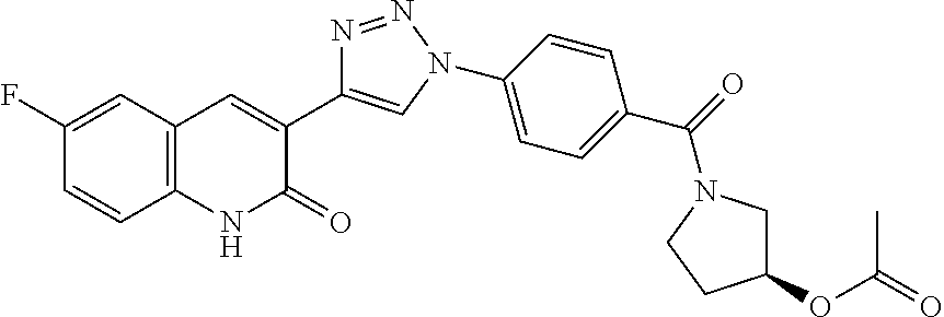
C12=C(C=C(F)C=C1)C=C(C1=CN(C3=CC=C(C(=O)N4CC(OC(C)=O)CC4)C=C3)N=N1)C(=O)N2
